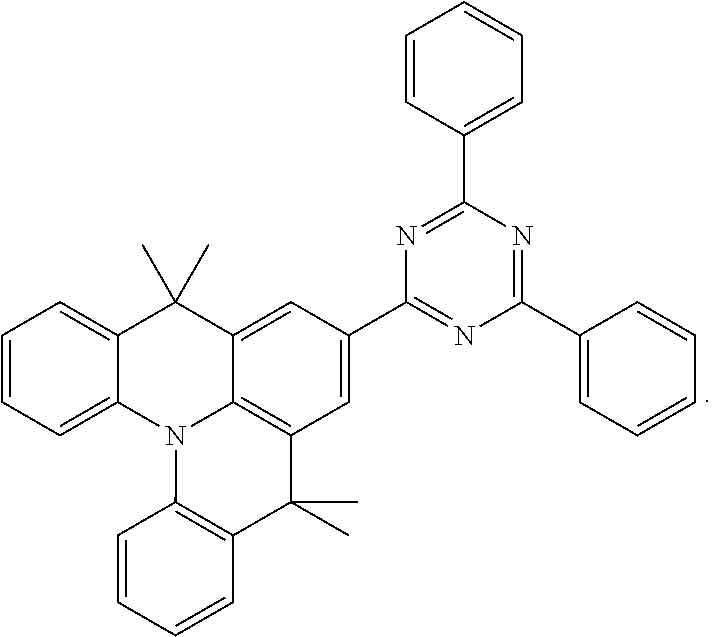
C1=CC=C2C(=C1)C(C)(C)C1=CC(C3=NC(C4=CC=CC=C4)=NC(C4=CC=CC=C4)=N3)=CC3=C1N2C1=C(C3(C)C)C=CC=C1
